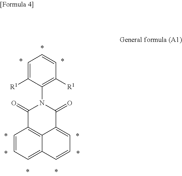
C1=C([R1])C(N2C(=O)C3=C4C(=CC=CC4=CC=C3)C2=O)=C([R1])C=C1
